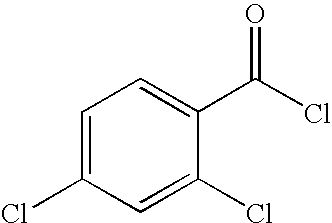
C1=C(Cl)C=C(Cl)C(C(Cl)=O)=C1
